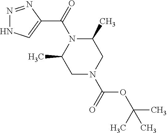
N1=NC(C(=O)N2C(C)CN(C(=O)OC(C)(C)C)CC2C)=CN1
